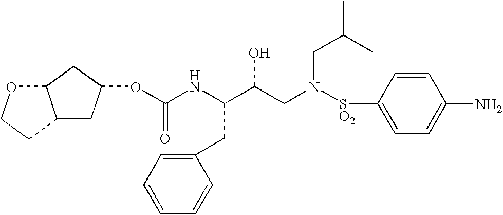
O(C(NC(C(CN([SO2]C1=CC=C(N)C=C1)CC(C)C)O)CC1=CC=CC=C1)=O)C1CC2C(C1)OCC2
